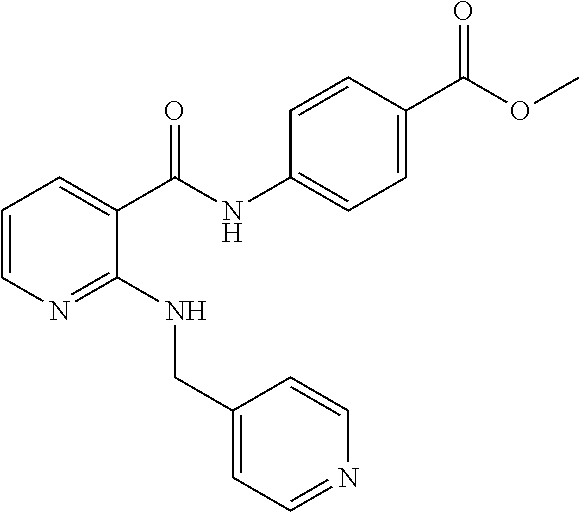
C1=CN=C(NCC2=CC=NC=C2)C(C(NC2=CC=C(C(OC)=O)C=C2)=O)=C1
